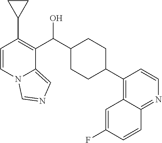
C1=CN2C(=CN=C2)C(C(C2CCC(C3=C4C(=NC=C3)C=CC(F)=C4)CC2)O)=C1C1CC1
